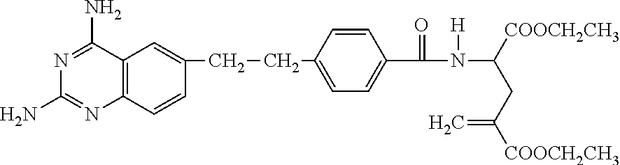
C1(N)=NC2=C(C(N)=N1)C=C(CCC1=CC=C(C(=O)N([H])C([COOCH2CH3])CC([COOCH2CH3])=C)C=C1)C=C2
